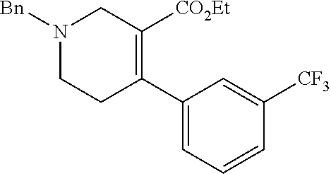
C1(C2=C([CO2Et])CN([Bn])CC2)=CC=CC([CF3])=C1
